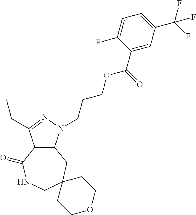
C12=C(N(CCCOC(C3=CC(C(F)(F)F)=CC=C3F)=O)N=C1CC)CC1(CNC2=O)CCOCC1
